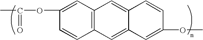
C1(OC(=O)C)=CC2=C(C=C1)C=C1C(=C2)C=CC(OC)=C1
